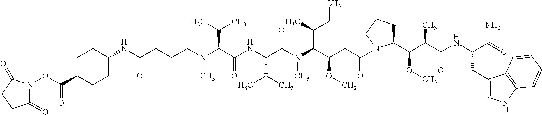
C(C(C(N(C(C(NC(C(N(CCCC(=O)NC1CCC(C(ON2C(=O)CCC2=O)=O)CC1)C)C(C)C)=O)C(C)C)=O)C)C(C)CC)OC)C(=O)N1C(C(C(C(NC(C(=O)N)CC2=CNC3=C2C=CC=C3)=O)C)OC)CCC1
